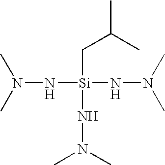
N(N[Si](NN(C)C)(NN(C)C)CC(C)C)(C)C
